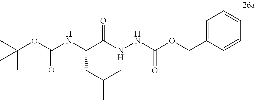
C(C(NNC(OCC1=CC=CC=C1)=O)=O)(NC(OC(C)(C)C)=O)CC(C)C
